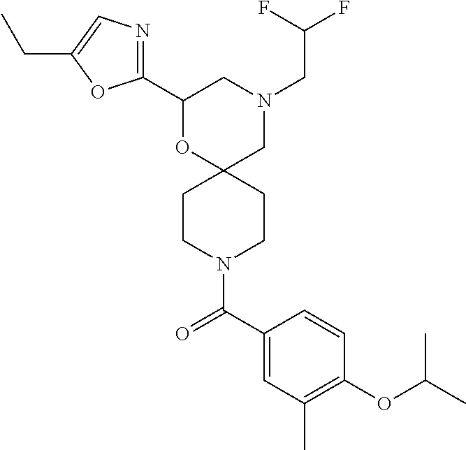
N1(CC(F)F)CC2(OC(C3=NC=C(CC)O3)C1)CCN(C(C1=CC(C)=C(OC(C)C)C=C1)=O)CC2
